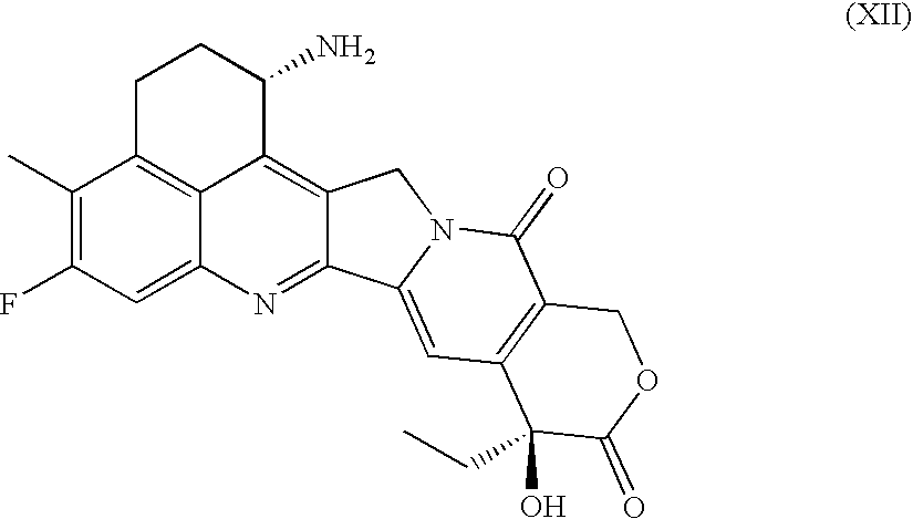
CC1=C(F)C=C2C3=C1CCC(N)C3=C1C(=N2)C2=CC3=C(C(=O)N2C1)COC(=O)C3(O)CC
